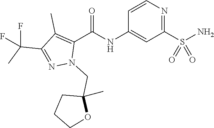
C1=CN=C(S(N)(=O)=O)C=C1NC(C1=C(C)C(C(C)(F)F)=NN1CC1(C)CCCO1)=O
